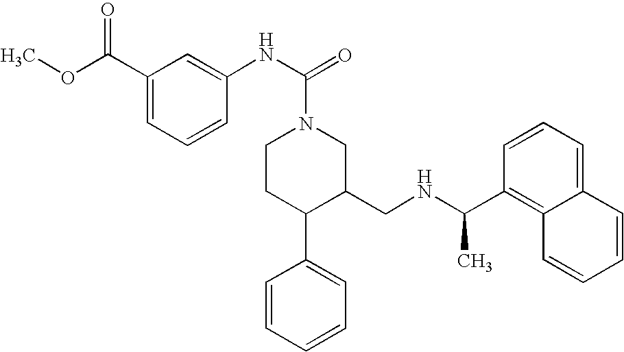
C1(C(NCC2CN(C(NC3=CC(C(OC)=O)=CC=C3)=O)CCC2C2=CC=CC=C2)C)=C2C(=CC=C1)C=CC=C2
